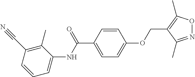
C1(NC(C2=CC=C(OCC3=C(C)ON=C3C)C=C2)=O)=CC=CC(C#N)=C1C
